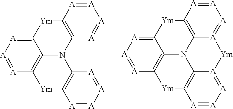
[A]1=[A]C2=C([A]=[A]1)N1C3=C([A]=[A][A]=C3[Ym]2)[Ym]C2=C1[A]=[A][A]=[A]2.[A]1=[A]C2=C3[A](=[A]1)[Ym][A]1=[A][A]=[A]C4=C1N3C1=C([A]=[A][A]=C1[Ym]2)[Ym]4
